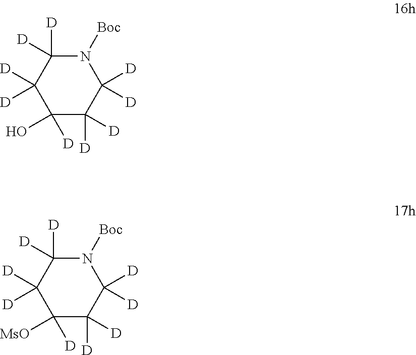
N1([Boc])C([D])([D])C([D])([D])C(O)([D])C([D])([D])C1([D])[D].N1([Boc])C([D])([D])C([D])([D])C([MsO])([D])C([D])([D])C1([D])[D]
